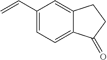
C1(C=C)=CC=C2C(=C1)CCC2=O
